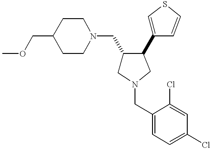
C1(COC)CCN(CC2CN(CC3=CC=C(Cl)C=C3Cl)CC2C2=CSC=C2)CC1
